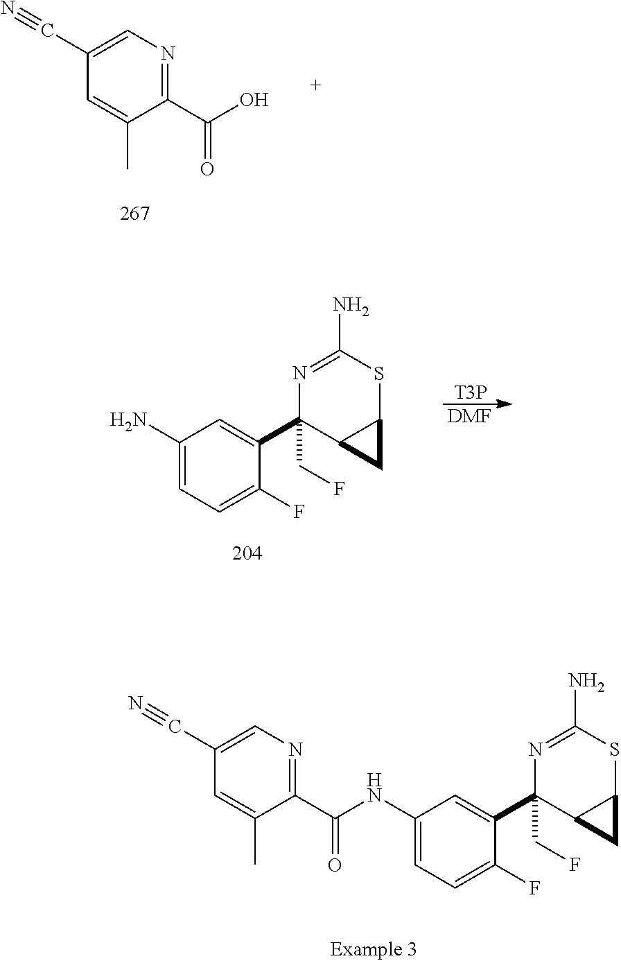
C1(C(O)=O)=NC=C(C#N)C=C1C.[T3P].[DMF].C1(N)=CC=C(F)C(C2(CF)C3C(SC(N)=N2)C3)=C1.C1(NC(C2=NC=C(C#N)C=C2C)=O)=CC=C(F)C(C2(CF)C3C(SC(N)=N2)C3)=C1
